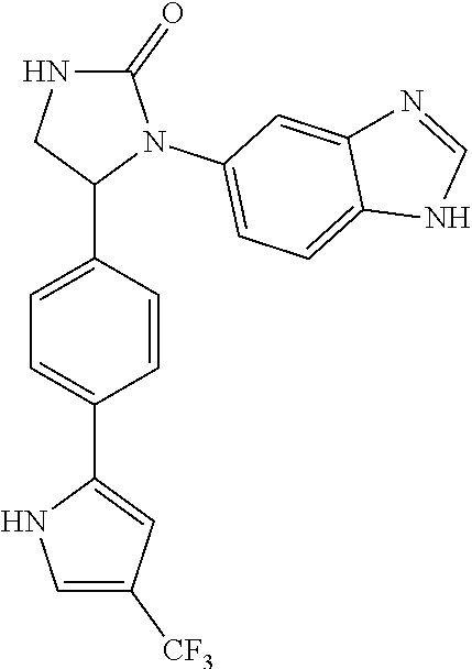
C1=C(C2N(C3=CC=C4C(=C3)N=CN4)C(=O)NC2)C=CC(C2=CC([CF3])=CN2)=C1
